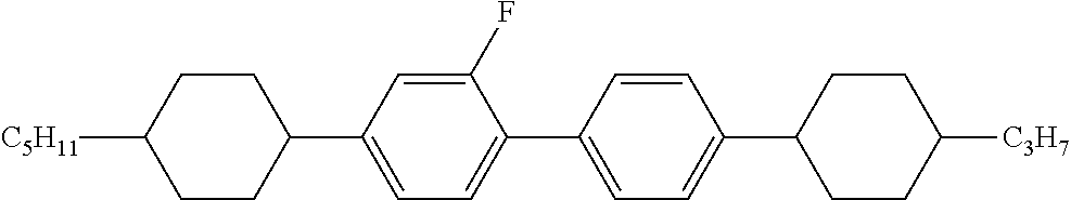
C1CC(C2=CC=C(C3=CC=C(C4CCC([C3H7])CC4)C=C3)C(F)=C2)CCC1[C5H11]
